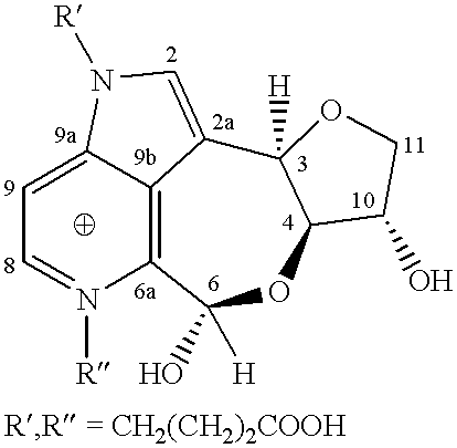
C12=CC=N([R])C3=C1C(=CN2[R])C1([H])C(OC3([H])O)C(O)CO1
